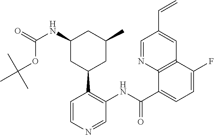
C1=CN=CC(NC(=O)C2=CC=C(F)C3=C2N=CC(C=C)=C3)=C1C1CC(C)CC(NC(=O)OC(C)(C)C)C1
